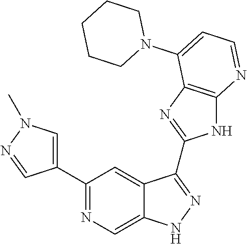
C1(C2=NC=C3C(=C2)C(C2=NC4=C(N2)N=CC=C4N2CCCCC2)=NN3)=CN(C)N=C1
